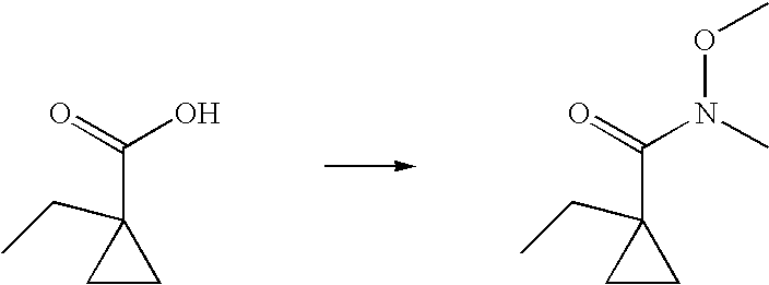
C1CC1(C(=O)O)CC.C1CC1(C(=O)N(C)OC)CC
